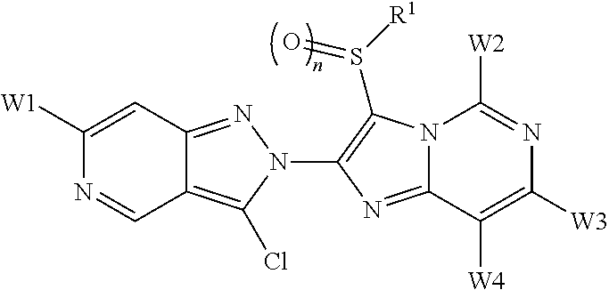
C12=C(Cl)N(C3=C(S([R1])=O)N4C(=N3)C([W4])=C([W3])N=C4[W2])N=C1C=C([W1])N=C2
